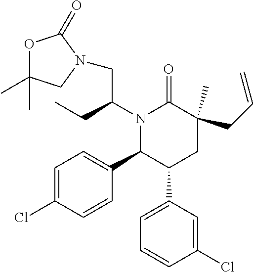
N1(C(CC)CN2CC(C)(C)OC2=O)C(C2=CC=C(Cl)C=C2)C(C2=CC=CC(Cl)=C2)CC(C)(CC=C)C1=O
